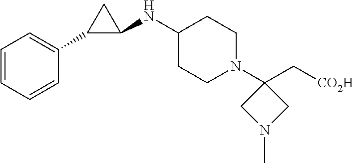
C1(NC2C(C3=CC=CC=C3)C2)CCN(C2(C[CO2H])CN(C)C2)CC1
